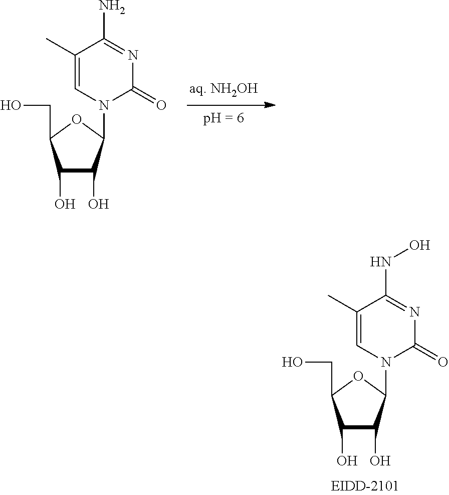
C1(O)C(O)C(N2C(=O)N=C(N)C(C)=C2)OC1CO.C1(O)C(O)C(N2C(=O)N=C(NO)C(C)=C2)OC1CO
